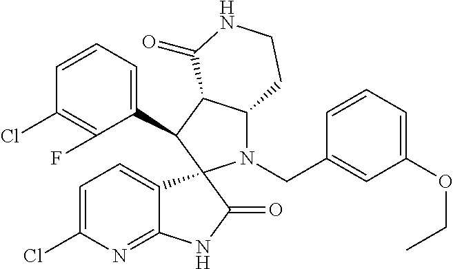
C1(C2C3C(N(CC4=CC(OCC)=CC=C4)C24C2=CC=C(Cl)N=C2NC4=O)CCNC3=O)=CC=CC(Cl)=C1F
